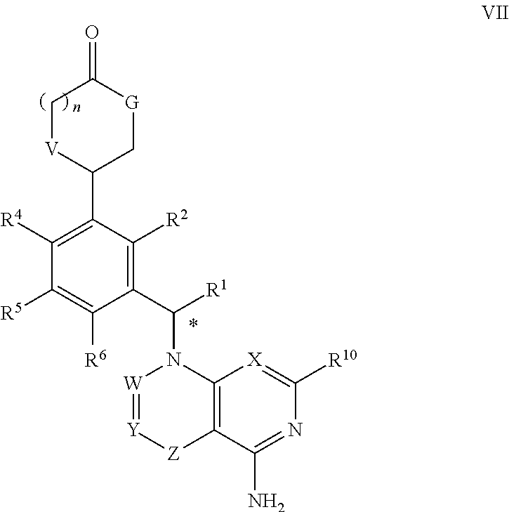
C1[V]C(C2=C([R4])C([R5])=C([R6])C(C(N3[W]=[Y][Z]C4=C3[X]=C([R10])N=C4N)[R1])=C2[R2])C[G]C1=O
